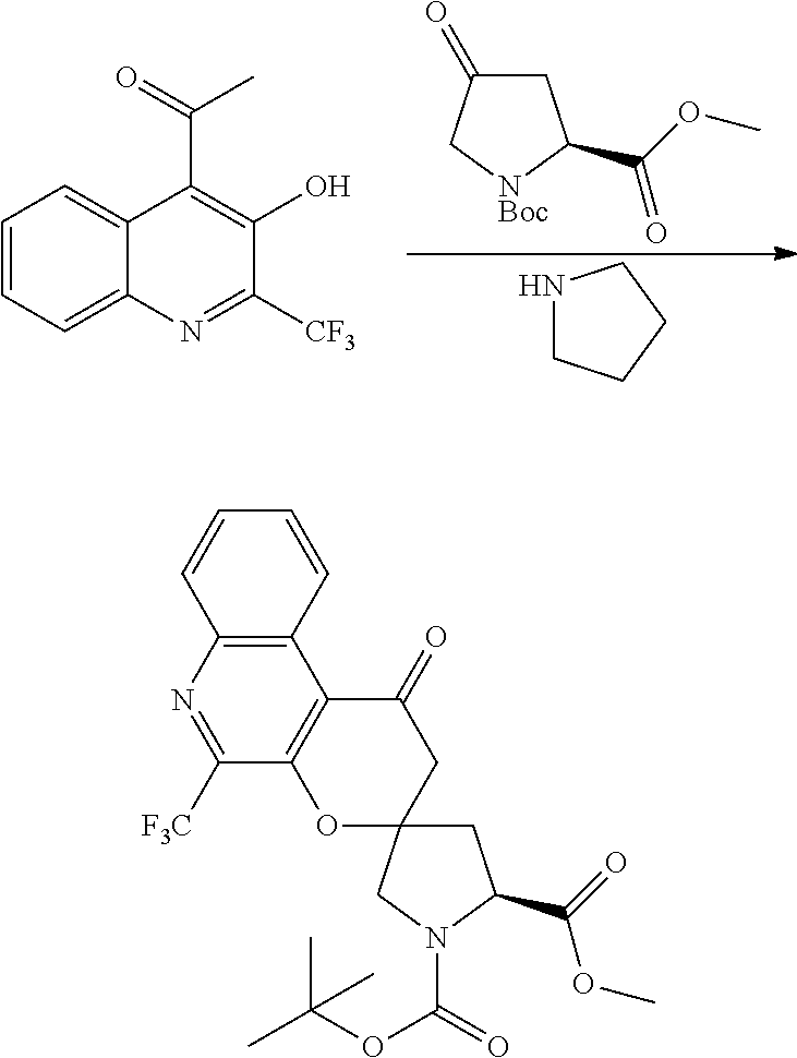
C1=CC=C2C(=C1)C(C(=O)C)=C(O)C([CF3])=N2.C1C(=O)C[NBoc]C1C(=O)OC.N1CCCC1.N1=C([F3C])C2=C(C3=C1C=CC=C3)C(=O)CC1(O2)CC(C(OC)=O)N(C(OC(C)(C)C)=O)C1
